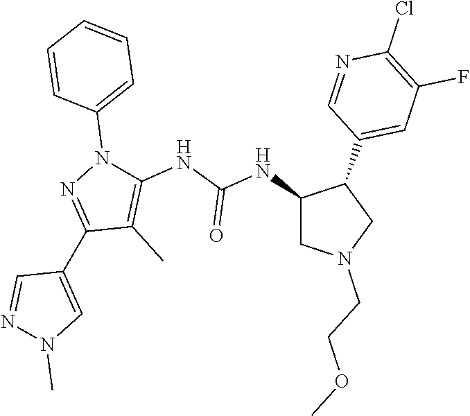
C1(NC(NC2=C(C)C(C3=CN(C)N=C3)=NN2C2=CC=CC=C2)=O)CN(CCOC)CC1C1=CC(F)=C(Cl)N=C1
